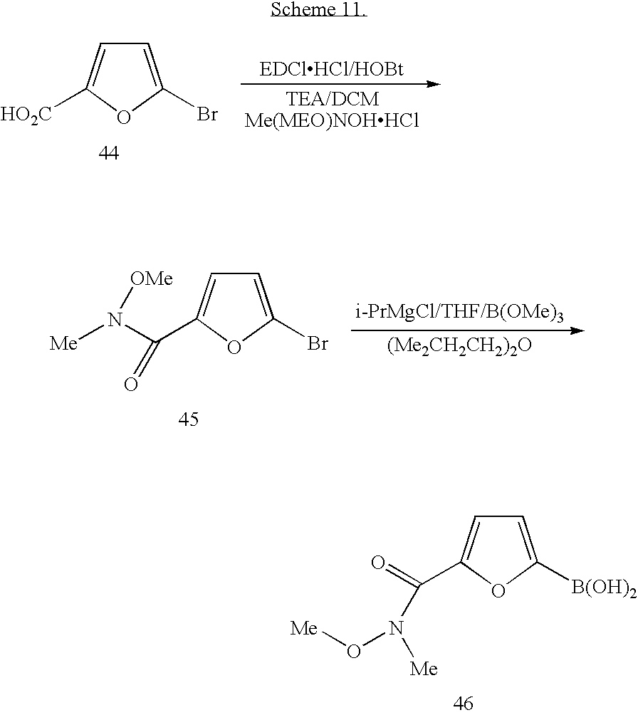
C1=C(Br)OC([HO2C])=C1.C1=C(Br)OC(C(N([Me])[OMe])=O)=C1.C1=C([B(OH)2])OC(C(=O)N([Me])O[Me])=C1
